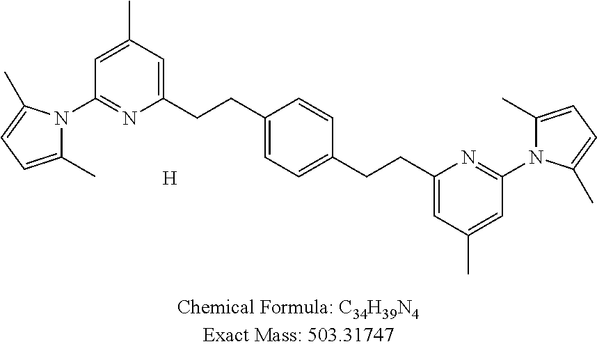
[H].C1(CCC2=CC=C(CCC3=CC(C)=CC(N4C(C)=CC=C4C)=N3)C=C2)=CC(C)=CC(N2C(C)=CC=C2C)=N1
